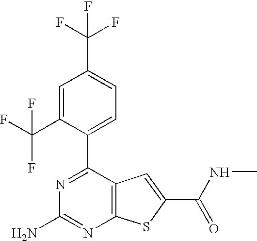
C1(C2=CC=C(C(F)(F)F)C=C2C(F)(F)F)=NC(N)=NC2=C1C=C(C(=O)NC)S2
